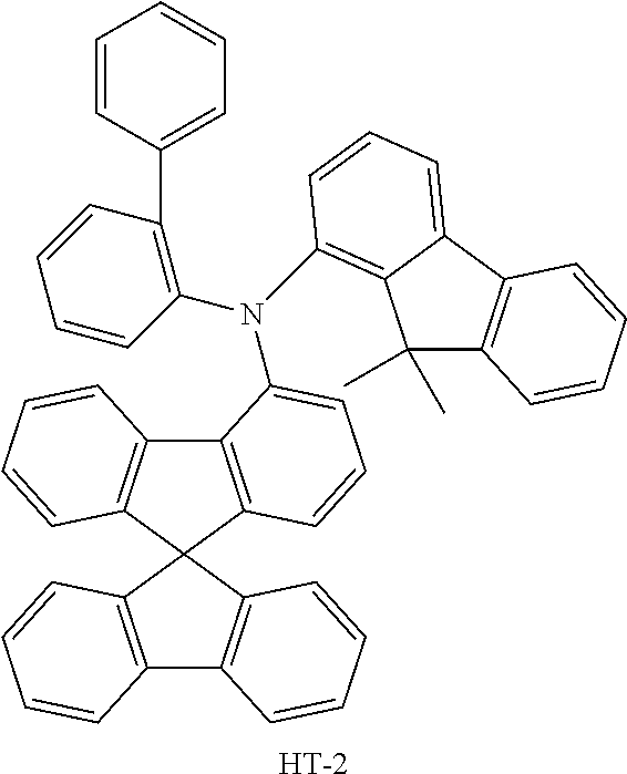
C12=C(C=CC=C1N(C1=C(C3=CC=CC=C3)C=CC=C1)C1=C3C(C)(C)C4=C(C3=CC=C1)C=CC=C4)C1(C3=C2C=CC=C3)C2=C(C3=C1C=CC=C3)C=CC=C2.[H]
